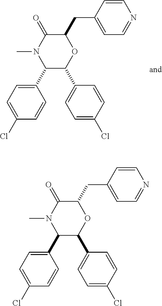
C1(C2=CC=C(Cl)C=C2)C(C2=CC=C(Cl)C=C2)OC(CC2=CC=NC=C2)C(=O)N1C.C1(C2=CC=C(Cl)C=C2)C(C2=CC=C(Cl)C=C2)OC(CC2=CC=NC=C2)C(=O)N1C
